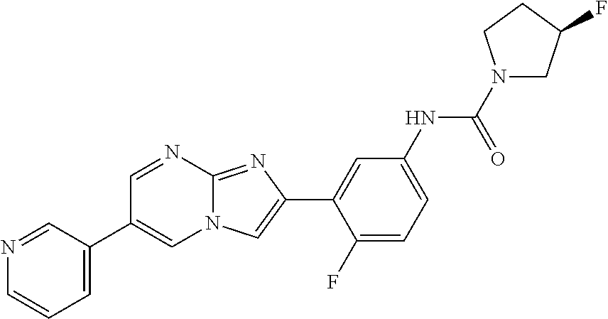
C1=NC2=NC(C3=CC(NC(N4CC(F)CC4)=O)=CC=C3F)=CN2C=C1C1=CC=CN=C1
